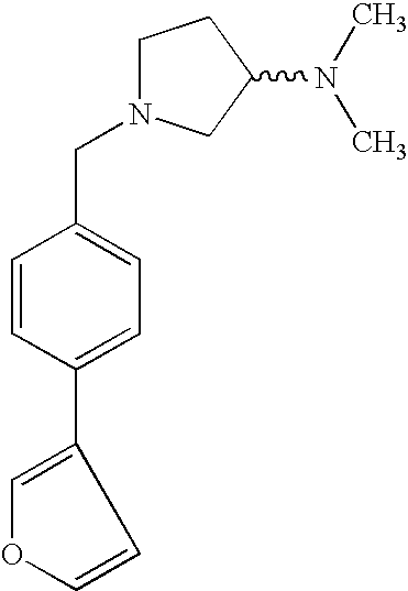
C1N(CC2=CC=C(C3=COC=C3)C=C2)CC(N(C)C)C1
